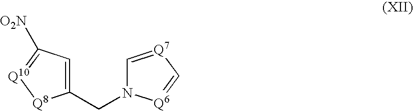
C1(CN2C=[Q7]C=[Q6]2)=CC([O2N])=[Q10][Q8]1
